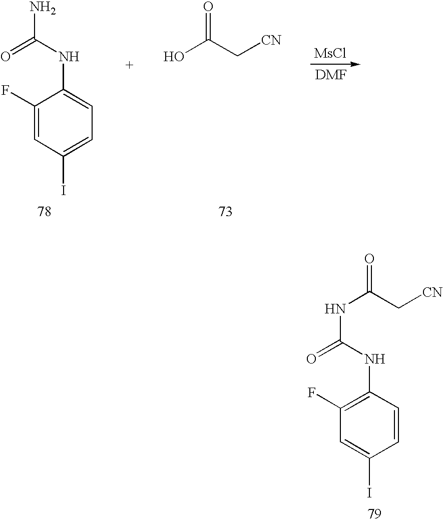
C1=CC(NC(NC(C[CN])=O)=O)=C(F)C=C1I.[MsCl].C1=C(I)C=C(F)C(NC(=O)N)=C1.C(C(O)=O)[CN]
